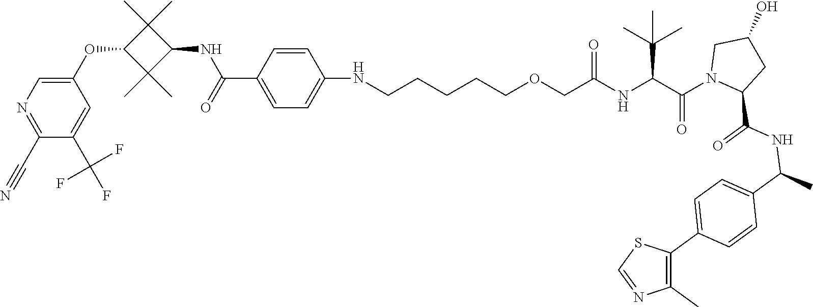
C1(C#N)=NC=C(OC2C(C)(C)C(NC(=O)C3=CC=C(NCCCCCOCC(NC(C(N4CC(O)CC4C(NC(C4=CC=C(C5=C(C)N=CS5)C=C4)C)=O)=O)C(C)(C)C)=O)C=C3)C2(C)C)C=C1C(F)(F)F
